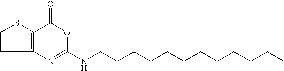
C12=C(C(=O)OC(NCCCCCCCCCCCC)=N1)SC=C2
